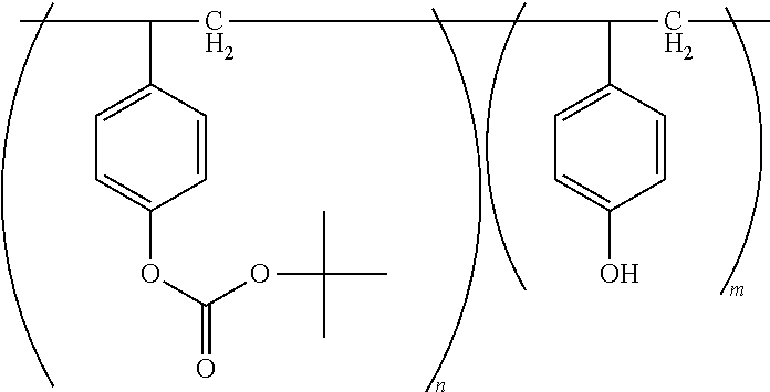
C1=C(C(CC(C2=CC=C(O)C=C2)CC)C)C=CC(OC(=O)OC(C)(C)C)=C1
